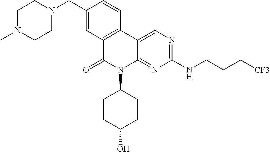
C12=C(C3=CN=C(NCCC[CF3])N=C3N(C3CCC(O)CC3)C1=O)C=CC(CN1CCN(C)CC1)=C2
